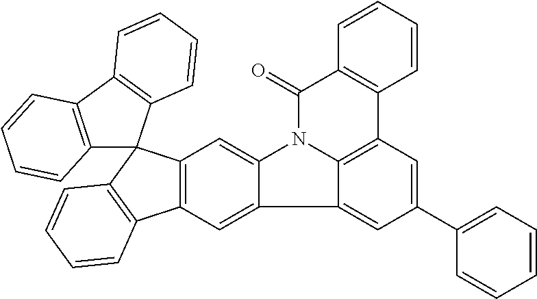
C1(C2=CC=CC=C2)=CC2=C3C(=C1)C1=CC4=C(C=C1N3C(=O)C1=C2C=CC=C1)C1(C2=C4C=CC=C2)C2=C(C3=C1C=CC=C3)C=CC=C2
